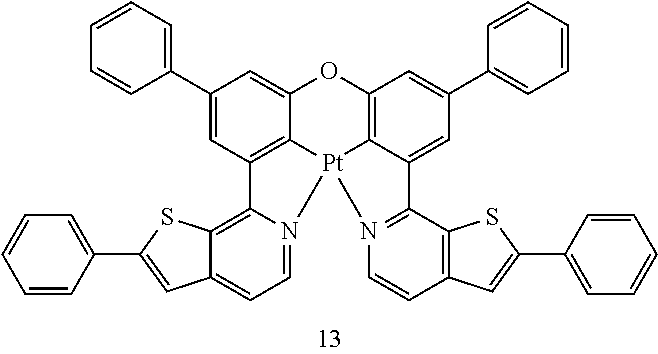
C1(C2=CC=CC=C2)=CC2=C3C(=C1)OC1=C4C(=CC(C5=CC=CC=C5)=C1)C1=N(C=CC5=C1SC(C1=CC=CC=C1)=C5)[Pt]34N1=CC=C3C(=C21)SC(C1=CC=CC=C1)=C3
